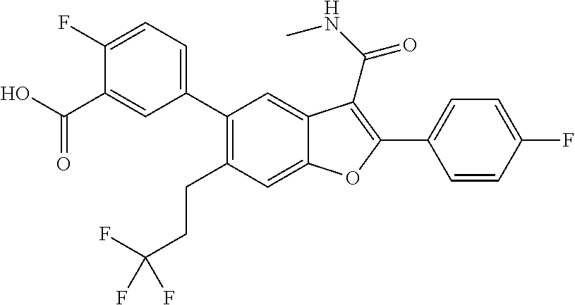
C1(C2=CC=C(F)C(C(O)=O)=C2)=C(CCC(F)(F)F)C=C2C(=C1)C(C(=O)NC)=C(C1=CC=C(F)C=C1)O2
